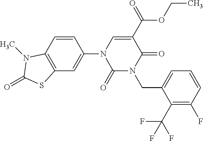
C12=C(C=CC(N3C(=O)N(CC4=CC=CC(F)=C4C(F)(F)F)C(=O)C(C(OCC)=O)=C3)=C1)N(C)C(=O)S2
